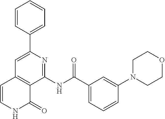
C1(C2=CC3=C(C(NC(C4=CC=CC(N5CCOCC5)=C4)=O)=N2)C(=O)NC=C3)=CC=CC=C1
